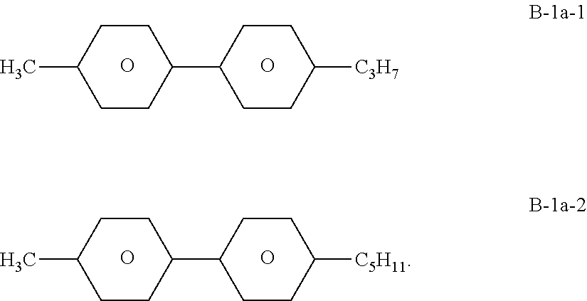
C1CC(C)CCC1C1CCC([C3H7])CC1.O.O.C1CC(C)CCC1C1CCC([C5H11])CC1.O.O
